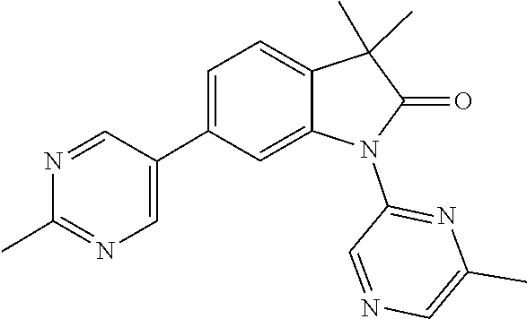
N1=CC(C2=CC=C3C(C)(C)C(=O)N(C4=NC(C)=CN=C4)C3=C2)=CN=C1C
